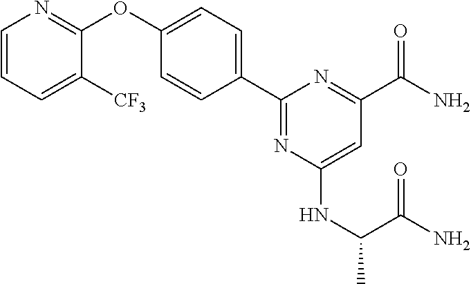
C1=CC=C([CF3])C(OC2=CC=C(C3=NC(NC(C)C(N)=O)=CC(C(N)=O)=N3)C=C2)=N1
